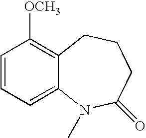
C1=CC([OCH3])=C2C(=C1)N(C)C(=O)CCC2
